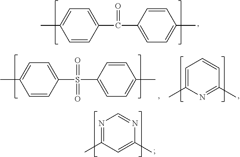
C1(C(C2=CC=C(C)C=C2)=O)=CC=C(C)C=C1.N1=C(C)C=C(C)N=C1.C1(S(C2=CC=C(C)C=C2)(=O)=O)=CC=C(C)C=C1.C1=C(C)N=C(C)C=C1
